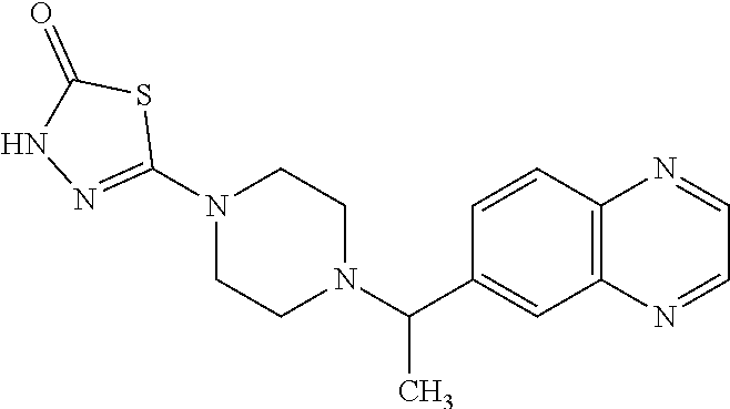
C(C)(N1CCN(C2=NNC(=O)S2)CC1)C1=CC2=C(C=C1)N=CC=N2
